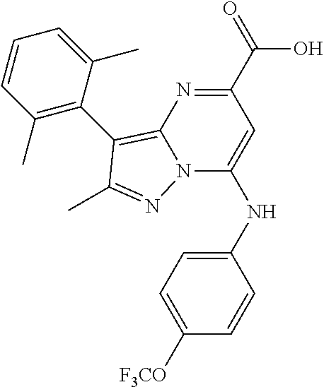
OC(C1=NC2=C(C3=C(C)C=CC=C3C)C(C)=NN2C(NC2=CC=C([F3CO])C=C2)=C1)=O
